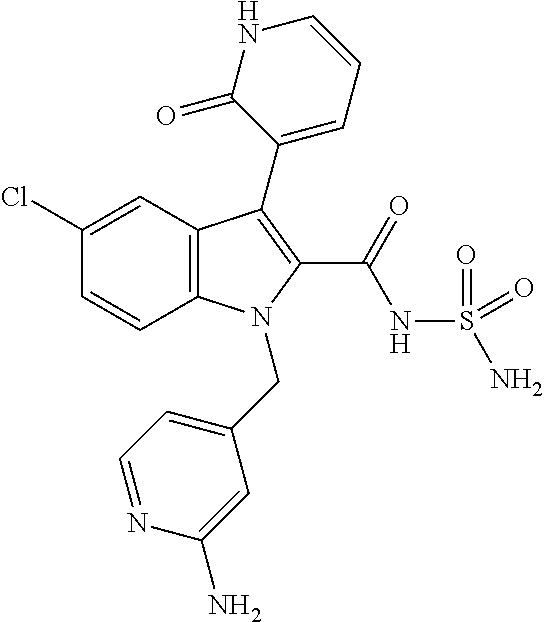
C1(Cl)=CC2=C(C=C1)N(CC1=CC=NC(N)=C1)C(C(NS(N)(=O)=O)=O)=C2C1=CC=CNC1=O
